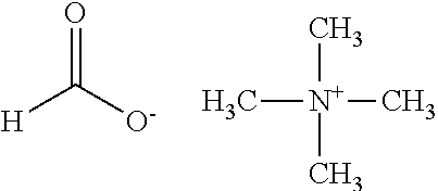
O=C([O-])[H].C[N+](C)(C)C
